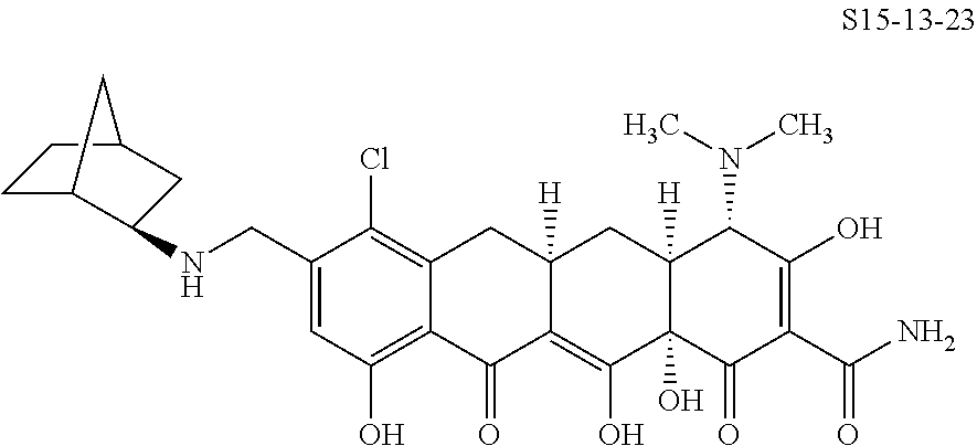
C12=C(Cl)C(CNC3C4CCC(C3)C4)=CC(O)=C1C(=O)C1=C(O)C3(O)C([H])(CC1([H])C2)C(N(C)C)C(O)=C(C(N)=O)C3=O
